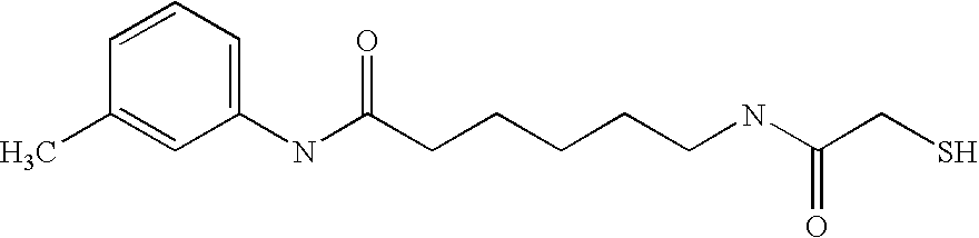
C1=CC=C(NC(CCCCCNC(CS)=O)=O)C=C1C
